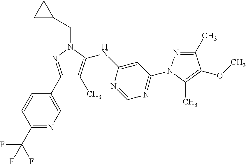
C1(C2=CN=C(C(F)(F)F)C=C2)=NN(CC2CC2)C(NC2=CC(N3N=C(C)C(OC)=C3C)=NC=N2)=C1C
